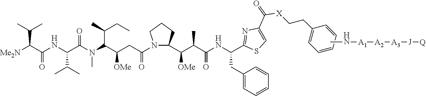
[Me2N]C(C(NC(C(N(C(C(CC(=O)N1CCCC1C(C(C(NC(CC1=CC=CC=C1)C1=NC(C(=O)[X]CCC2=CC=CC=C2)=CS1)=O)C)[OMe])[OMe])C(C)CC)C)=O)C(C)C)=O)C(C)C.[A1]([A2][A3][J][Q])NC
